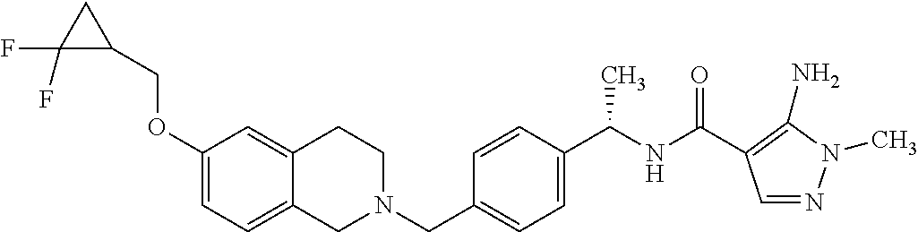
C1(OCC2CC2(F)F)=CC=C2C(=C1)CCN(CC1=CC=C(C(NC(=O)C3=C(N)N(C)N=C3)C)C=C1)C2
